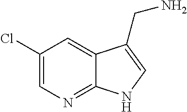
C1(Cl)=CN=C2C(=C1)C(CN)=CN2
